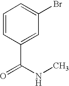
C1=CC(C(NC)=O)=CC(Br)=C1
